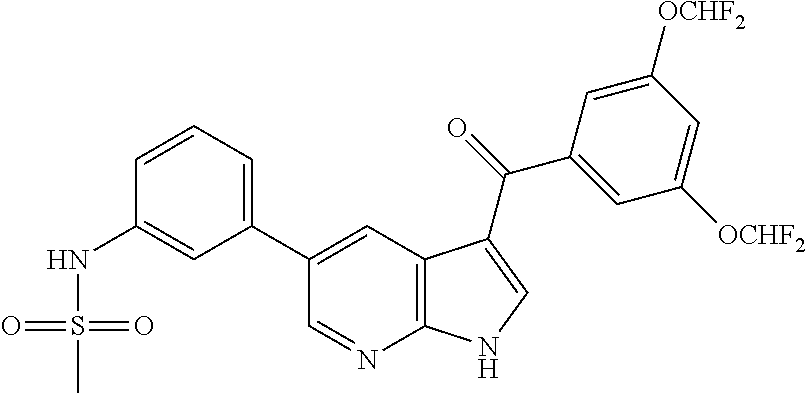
C1(C2=CC3=C(N=C2)NC=C3C(=O)C2=CC([OCHF2])=CC([OCHF2])=C2)=CC=CC(NS(C)(=O)=O)=C1
